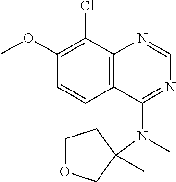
C1(OC)=C(Cl)C2=C(C=C1)C(N(C)C1(C)COCC1)=NC=N2
